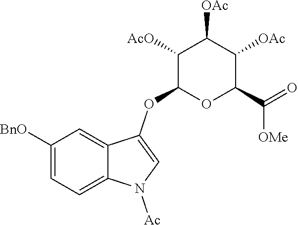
C1([BnO])=CC=C2C(=C1)C(OC1OC(C(=O)[OMe])C([OAc])C([OAc])C1[AcO])=CN2[Ac]
